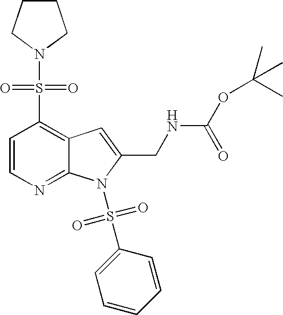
C1=CN=C2C(=C1S(N1CCCC1)(=O)=O)C=C(CNC(OC(C)(C)C)=O)N2S(C1=CC=CC=C1)(=O)=O
